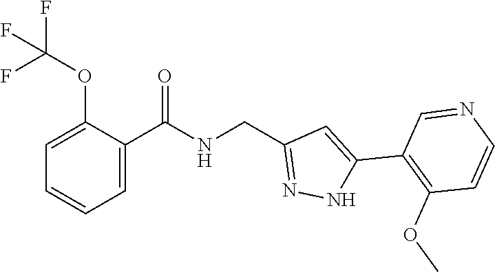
C1=C(C(NCC2=NNC(C3=C(OC)C=CN=C3)=C2)=O)C(OC(F)(F)F)=CC=C1
